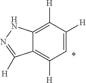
C1([H])=C2C(=C([H])C=C1[H])C([H])=NN2
